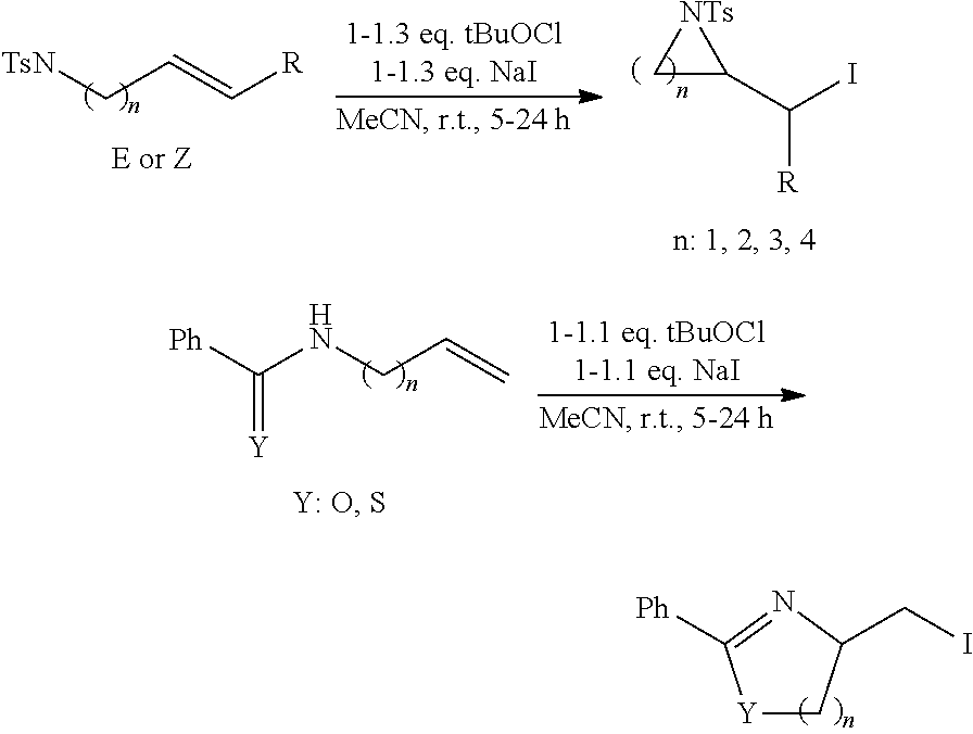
[TsN]CC=C[R].C1(C(I)[R])[NTs]C1.[Ph]C(NCC=C)=[Y].[Y]1CC(CI)N=C1[Ph]
